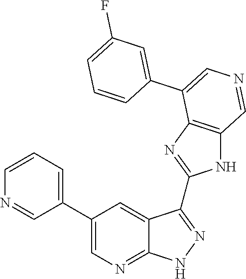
C1=CC=C(C2=CN=C3C(=C2)C(C2=NC4=C(N2)C=NC=C4C2=CC(F)=CC=C2)=NN3)C=N1
